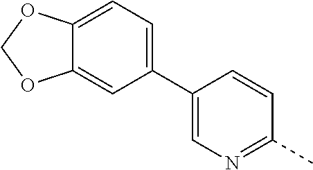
C12=CC=C(C3=CN=C(C)C=C3)C=C1OCO2
